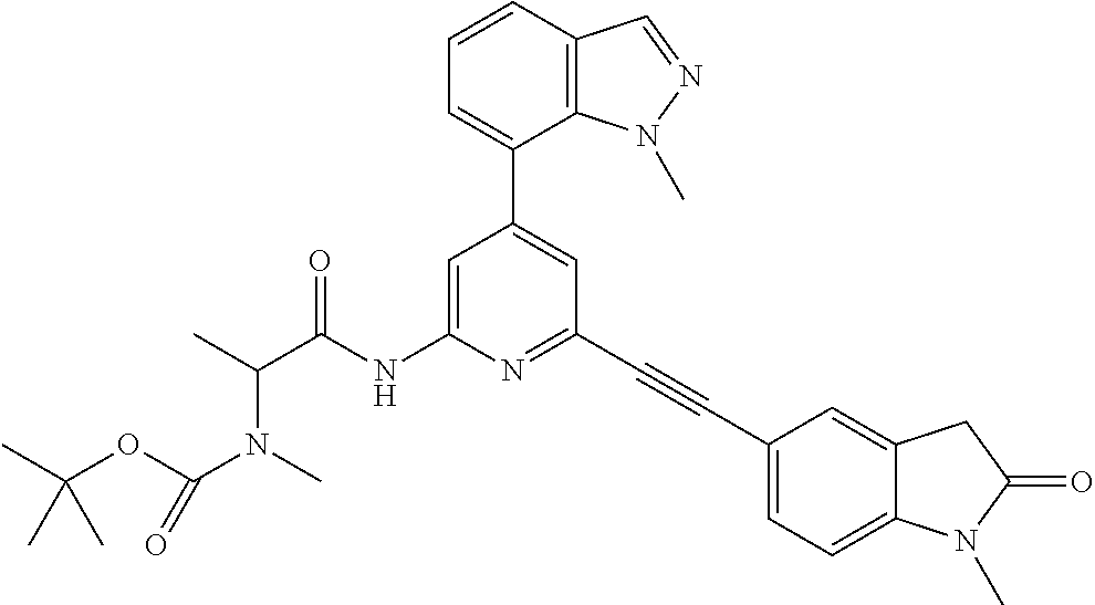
C1(C2=CC(C#CC3=CC=C4C(=C3)CC(=O)N4C)=NC(NC(C(C)N(C)C(OC(C)(C)C)=O)=O)=C2)=CC=CC2=C1N(C)N=C2
